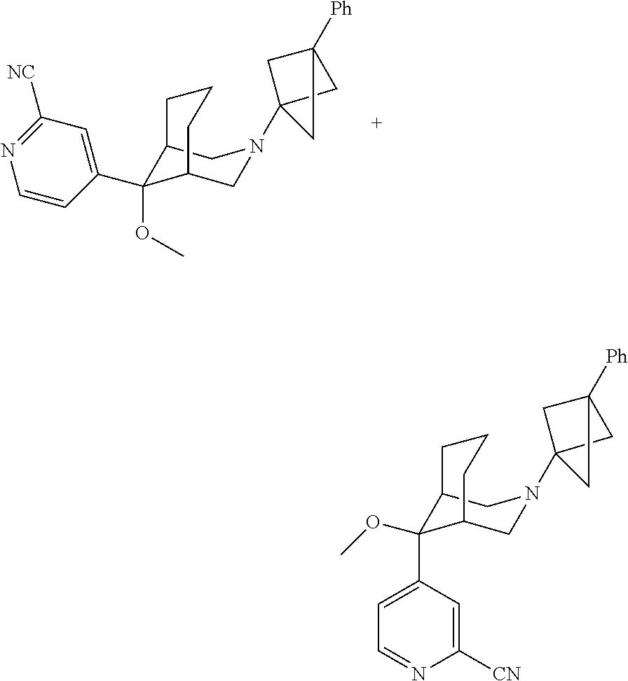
C12(N3CC4C(OC)(C5=CC([NC])=NC=C5)C(C3)CCC4)CC([Ph])(C1)C2.C12(N3CC4C(OC)(C5=CC=NC([CN])=C5)C(C3)CCC4)CC([Ph])(C1)C2
